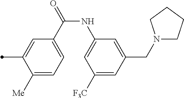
C1([Me])=CC=C(C(=O)NC2=CC([F3C])=CC(CN3CCCC3)=C2)C=C1C
